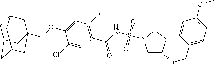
C1C2CC3CC(COC4=CC(F)=C(C(NS(=O)(=O)N5CC(OCC6=CC=C(OC)C=C6)CC5)=O)C=C4Cl)(CC1C3)C2
